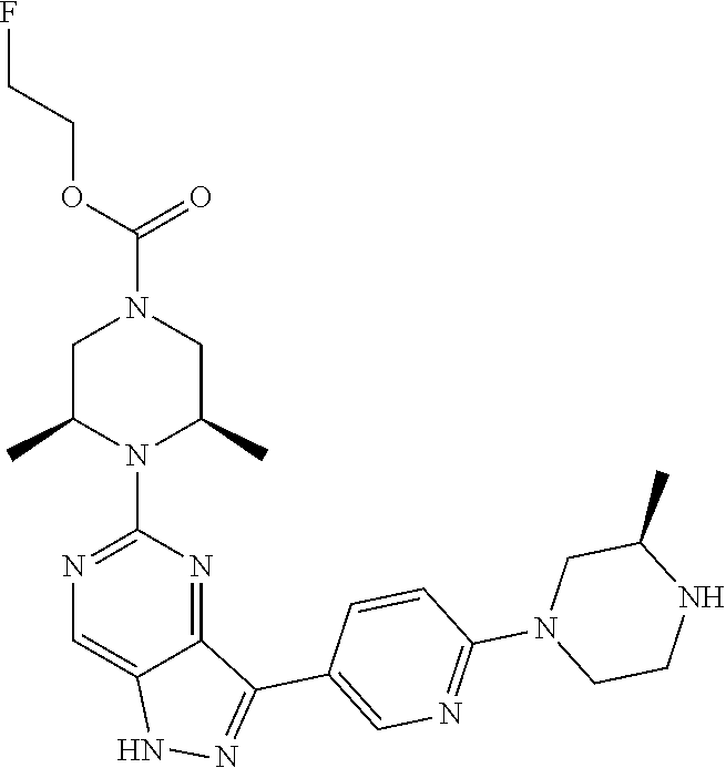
C1C(C)N(C2=NC=C3C(=N2)C(C2=CN=C(N4CCNC(C)C4)C=C2)=NN3)C(C)CN1C(OCCF)=O
